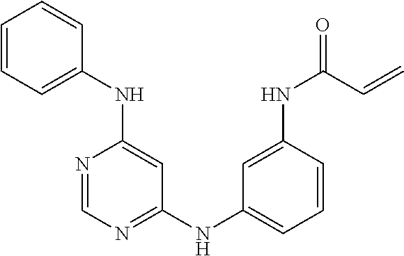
C1=CC=C(NC2=CC(NC3=CC=CC(NC(=O)C=C)=C3)=NC=N2)C=C1
